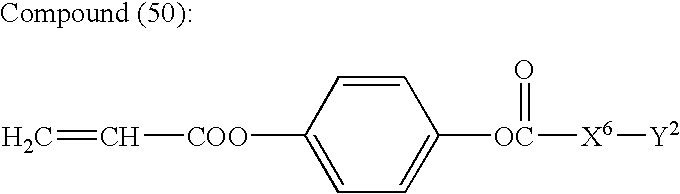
C=C[COO]C1=CC=C([OC](=O)[X6][Y2])C=C1
